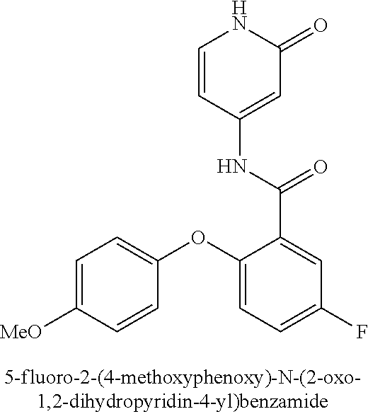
C1=C([MeO])C=CC(OC2=CC=C(F)C=C2C(=O)NC2=CC(=O)NC=C2)=C1
